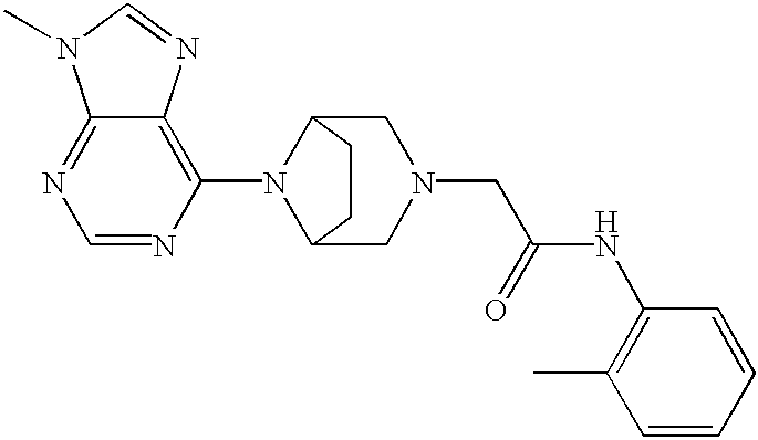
C1=NC(N2C3CN(CC(NC4=C(C)C=CC=C4)=O)CC2CC3)=C2C(=N1)N(C)C=N2
